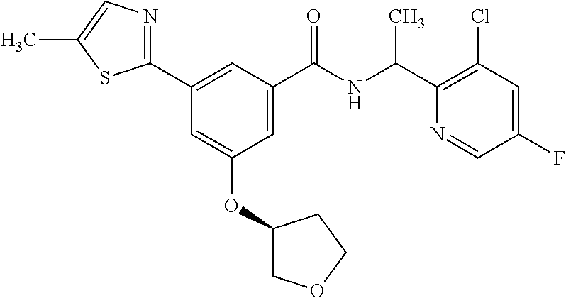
C1(F)=CC(Cl)=C(C(NC(C2=CC(OC3COCC3)=CC(C3=NC=C(C)S3)=C2)=O)C)N=C1
